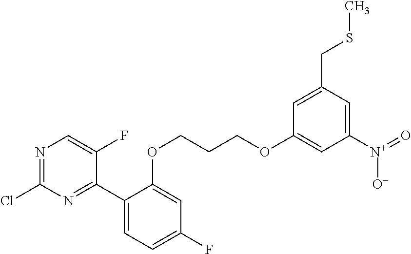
C1(C2=NC(Cl)=NC=C2F)=CC=C(F)C=C1OCCCOC1=CC([N+](=O)[O-])=CC(CSC)=C1
